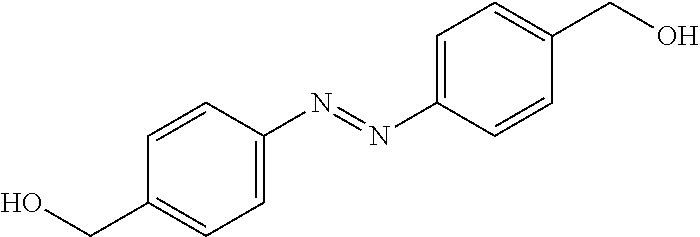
C1=C(N=NC2=CC=C(CO)C=C2)C=CC(CO)=C1
